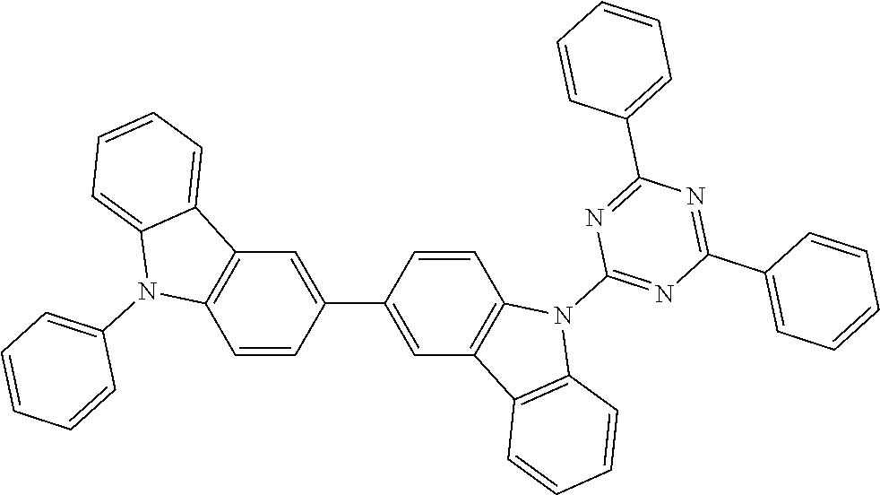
C1=C(C2=CC3=C(C=C2)N(C2=NC(C4=CC=CC=C4)=NC(C4=CC=CC=C4)=N2)C2=C3C=CC=C2)C=CC2=C1C1=CC=CC=C1N2C1=CC=CC=C1
